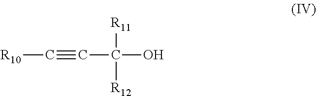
C(C(O)([R11])[R12])#C[R10]
